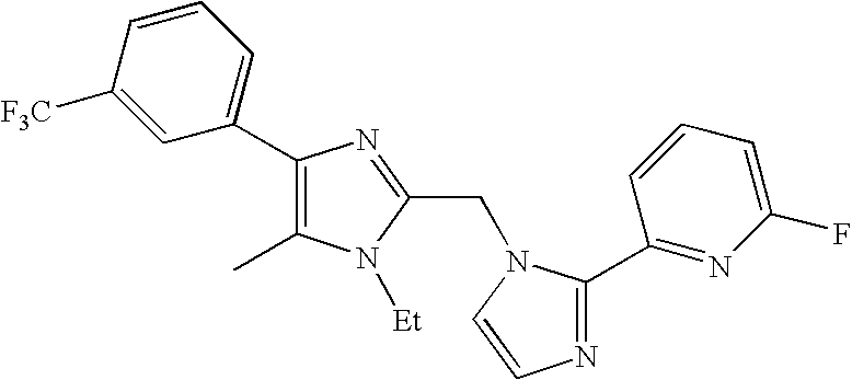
N1=C(C2=NC(F)=CC=C2)N(CC2=NC(C3=CC=CC([F3C])=C3)=C(C)N2[Et])C=C1
